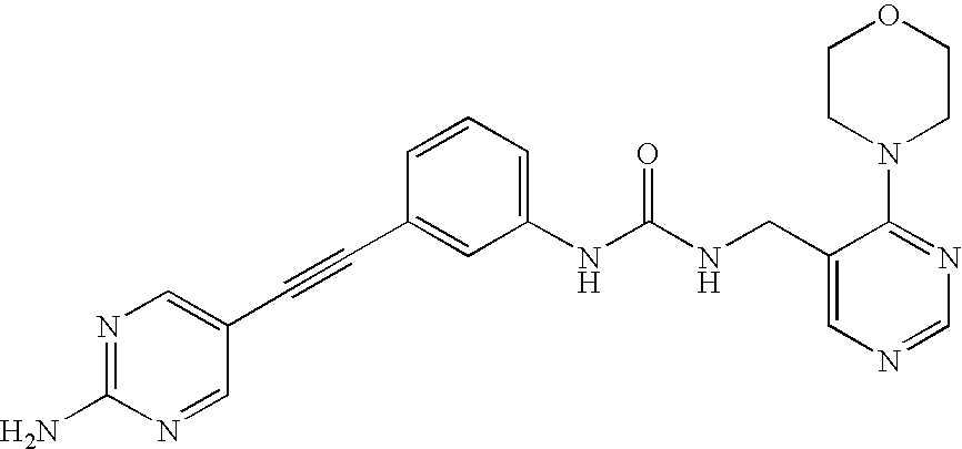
N1=C(N)N=CC(C#CC2=CC(NC(NCC3=CN=CN=C3N3CCOCC3)=O)=CC=C2)=C1
